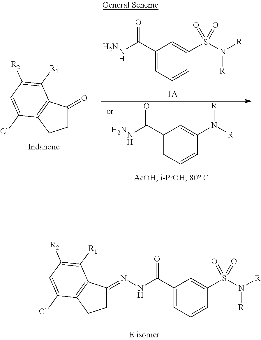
C1C(=NNC(=O)C2=CC=CC(S(N([R])[R])(=O)=O)=C2)C2=C(C1)C(Cl)=CC([R2])=C2[R1].C1(C(N)=O)=CC=CC(S(=O)(=O)N([R])[R])=C1.N.C1(C(N)=O)=CC=CC(N([R])[R])=C1.N.C1C(=O)C2=C(C1)C(Cl)=CC([R2])=C2[R1]
